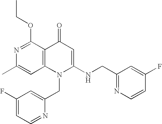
CC1=CC2=C(C(OCC)=N1)C(=O)C=C(NCC1=NC=CC(F)=C1)N2CC1=CC(F)=CC=N1
